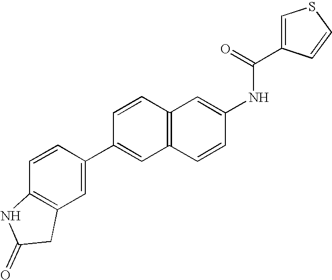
C1=CC2=C(C=C1C1=CC3=C(C=C1)NC(=O)C3)C=CC(NC(=O)C1=CSC=C1)=C2
